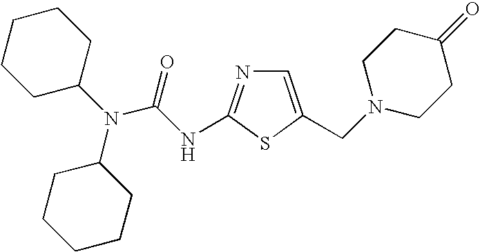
C1=C(CN2CCC(=O)CC2)SC(NC(N(C2CCCCC2)C2CCCCC2)=O)=N1
